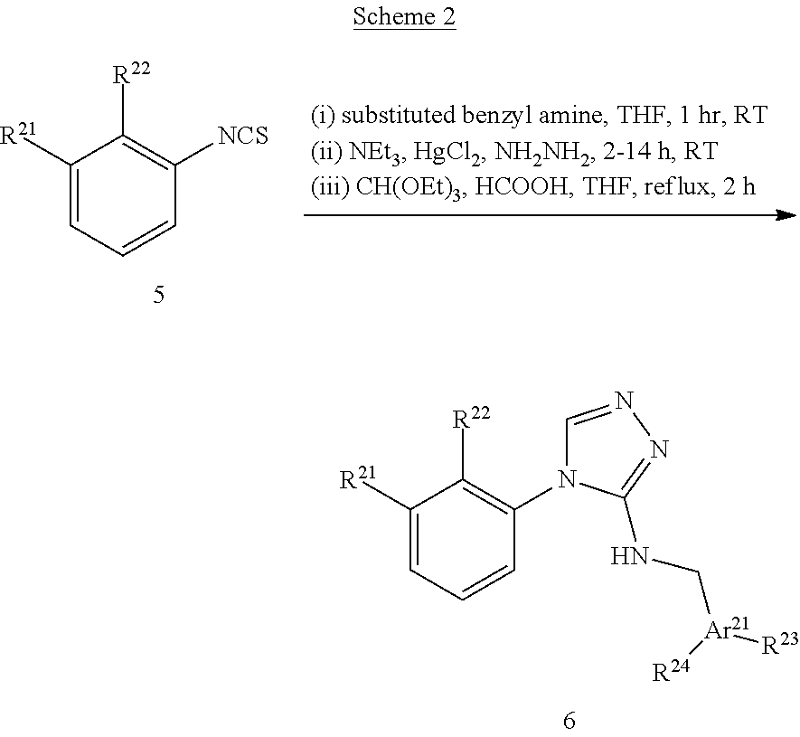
C1([R21])=CC=CC([NCS])=C1[R22].C1([R21])=CC=CC(N2C=NN=C2NC[Ar21]([R23])[R24])=C1[R22]
